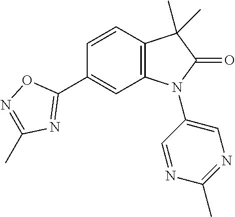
C1(C2=CC3=C(C=C2)C(C)(C)C(=O)N3C2=CN=C(C)N=C2)=NC(C)=NO1
